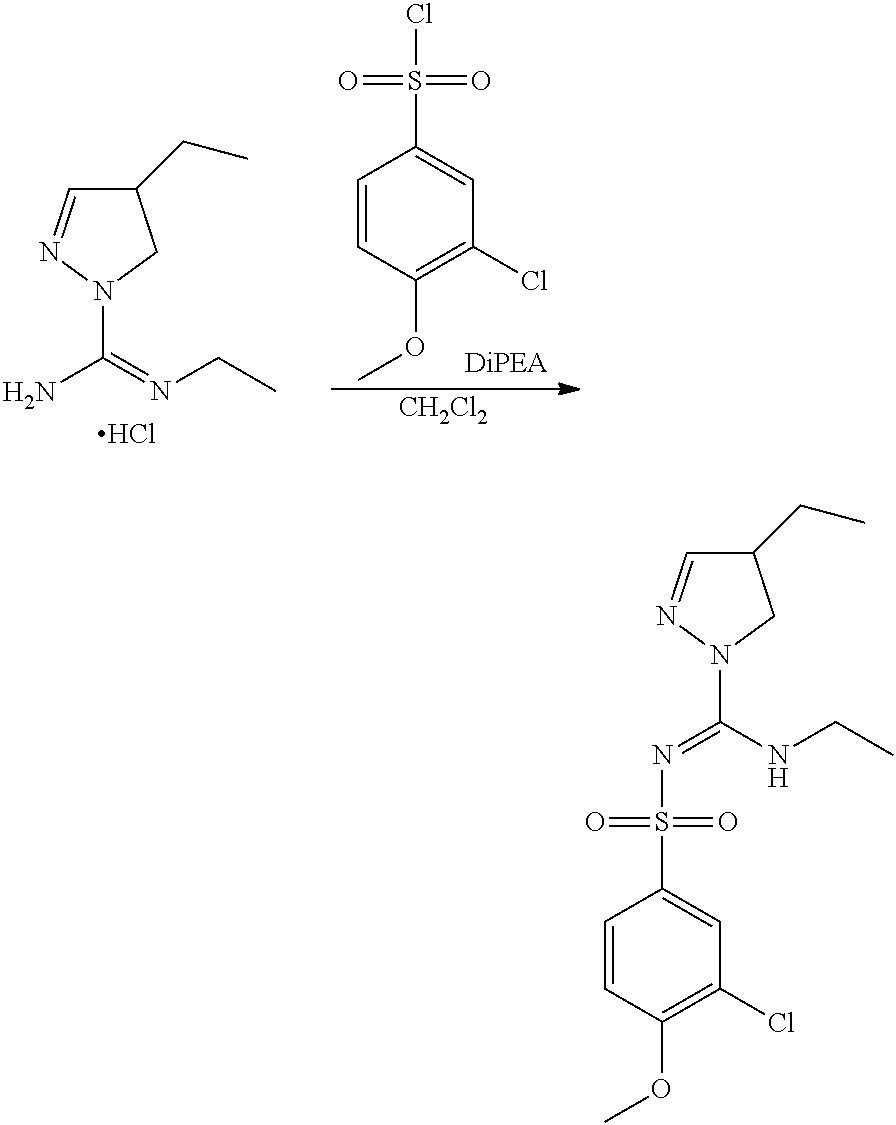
C1(CC)C=NN(C(=NCC)N)C1.Cl.C1=CC(OC)=C(Cl)C=C1S(Cl)(=O)=O.[CH2Cl2].C1=CC(OC)=C(Cl)C=C1S(N=C(NCC)N1N=CC(CC)C1)(=O)=O
